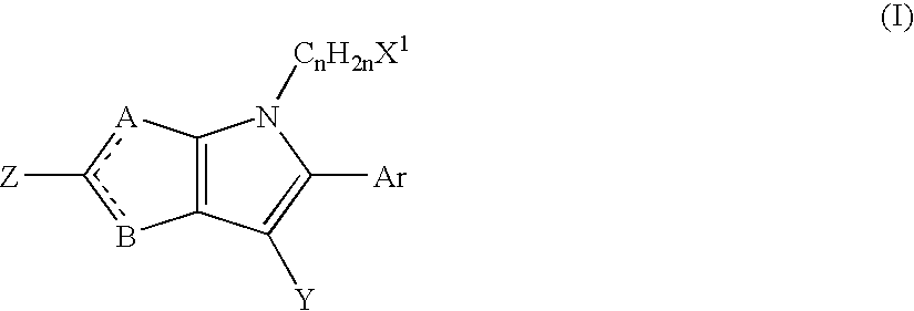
C12=C(C([Y])=C([Ar])N1[CnH2nX1])bc([Z])[A]2
